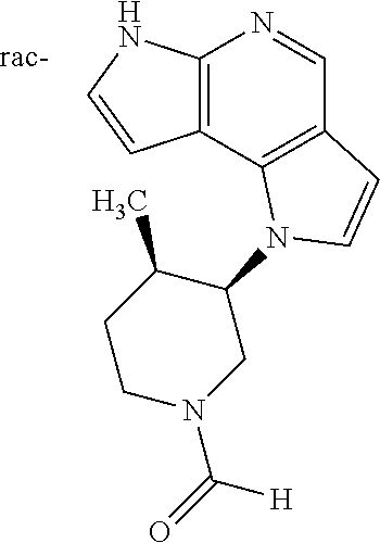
C12=C(NC=C1)N=CC1=C2N(C2C(C)CCN(C([H])=O)C2)C=C1
